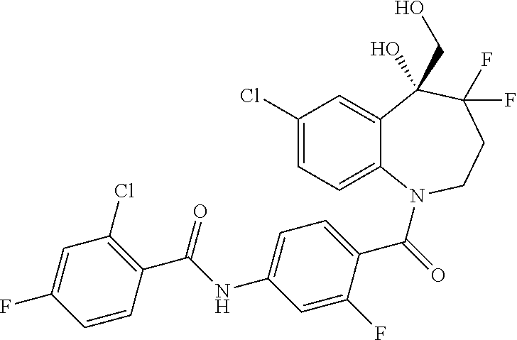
C12=CC(Cl)=CC=C1N(C(=O)C1=CC=C(NC(C3=C(Cl)C=C(F)C=C3)=O)C=C1F)CCC(F)(F)C2(CO)O
